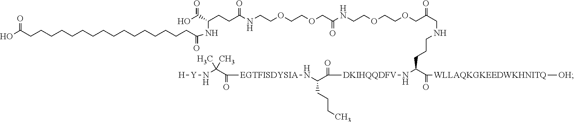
C(CCC(C([WLLAQKGKEEDWKHNITQ][OH])=O)N[DKIHQQDFV]C(C(N[EGTFISDYSIA]C(C(N[Y][H])(C)C)=O)CCCC)=O)NCC(COCCOCCNC(COCCOCCNC(CCC(NC(=O)CCCCCCCCCCCCCCCCC(O)=O)C(O)=O)=O)=O)=O
